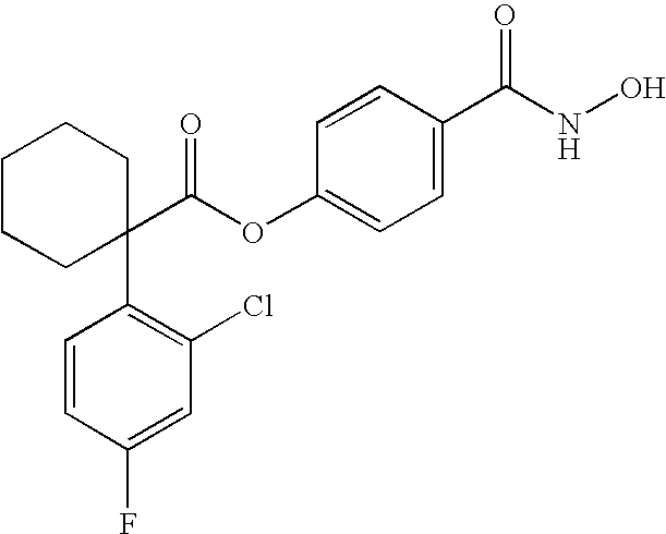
C1CCC(C(OC2=CC=C(C(NO)=O)C=C2)=O)(C2=C(Cl)C=C(F)C=C2)CC1
